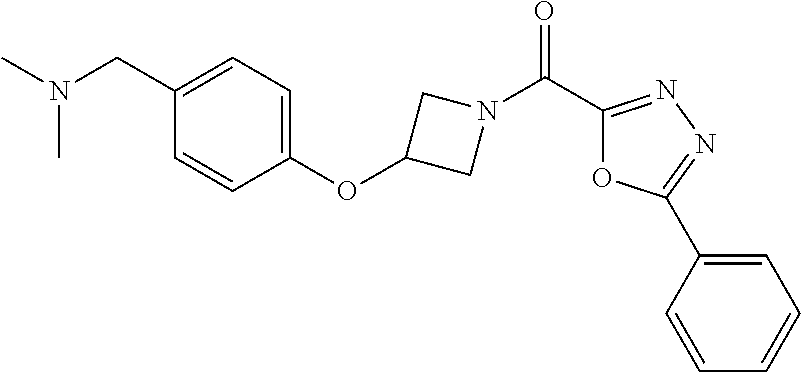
N(C)(CC1=CC=C(OC2CN(C(C3=NN=C(C4=CC=CC=C4)O3)=O)C2)C=C1)C
